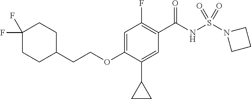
C1=C(OCCC2CCC(F)(F)CC2)C(C2CC2)=CC(C(NS(N2CCC2)(=O)=O)=O)=C1F
